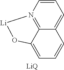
C12=CC=CN3=C1C(=CC=C2)O[Li]3.[LiQ]
